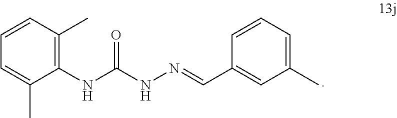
C1=CC=C(C)C(NC(NN=CC2=CC(C)=CC=C2)=O)=C1C
